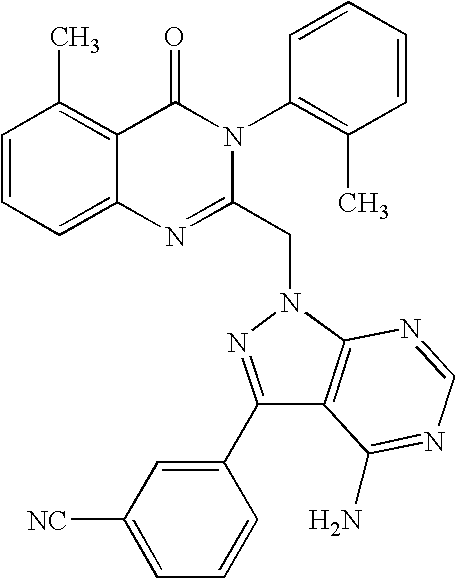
C1=CC=C2C(=C1C)C(=O)N(C1=C(C)C=CC=C1)C(CN1N=C(C3=CC([NC])=CC=C3)C3=C1N=CN=C3N)=N2
